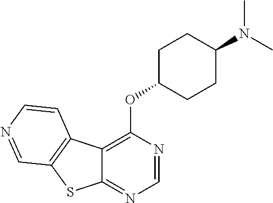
C12=NC=NC(OC3CCC(N(C)C)CC3)=C1C1=C(S2)C=NC=C1
